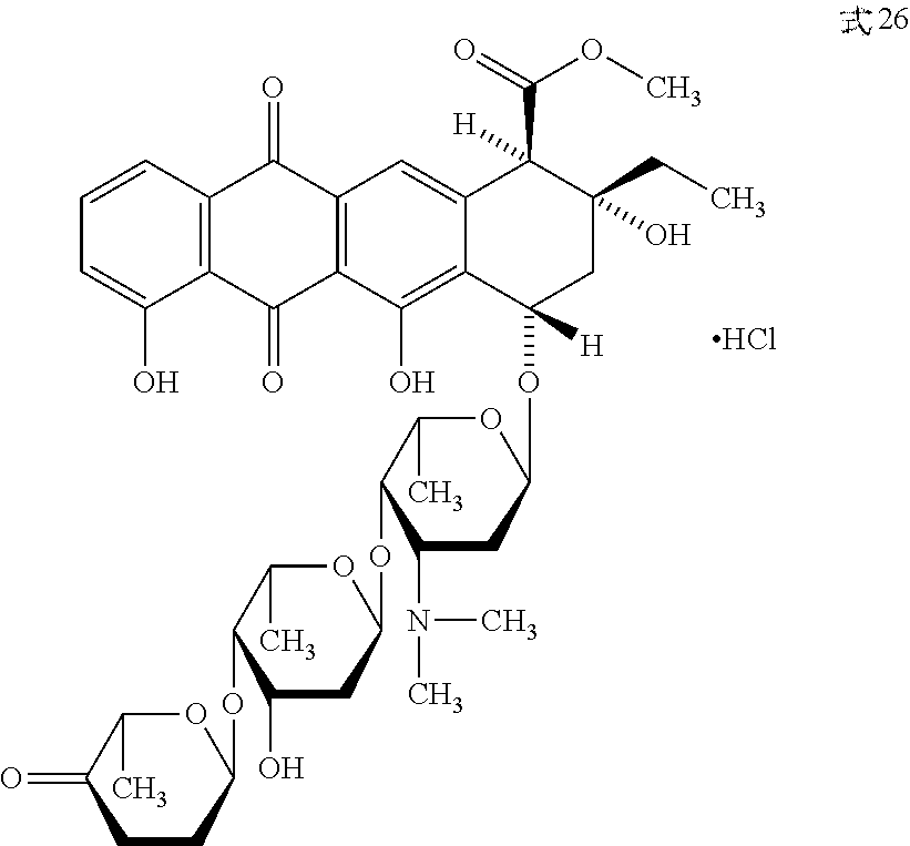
C12=C(C=CC=C1O)C(=O)C1=C(C2=O)C(O)=C2C(=C1)C(C(=O)OC)([H])C(O)(CC)CC2([H])OC1OC(C)C(OC2OC(C)C(OC3OC(C)C(=O)CC3)C(O)C2)C(N(C)C)C1.Cl
